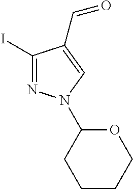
O1CCCCC1N1N=C(I)C(C=O)=C1
